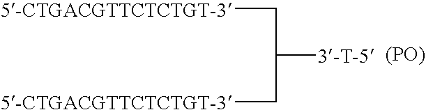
[5-CTGACGTTCTCTGT-3]CC([3-T-5])C[5-CTGACGTTCTCTGT-3].[(PO)]
